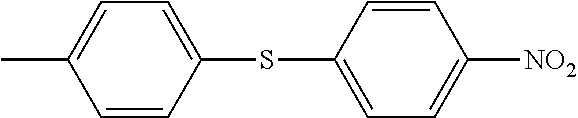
CC1=CC=C(SC2=CC=C([NO2])C=C2)C=C1
